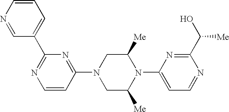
C1(N2CC([Me])N(C3=CC=NC(C(O)[Me])=N3)C([Me])C2)=NC(C2=CC=CN=C2)=NC=C1
